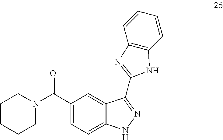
C(C1=CC=C2C(=C1)C(C1=NC3=C(C=CC=C3)N1)=NN2)(N1CCCCC1)=O
